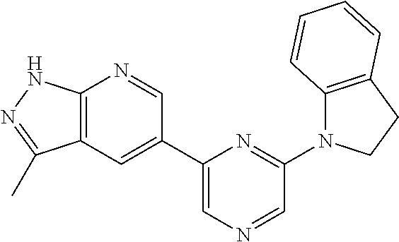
C1=C(C2=CC3=C(N=C2)NN=C3C)N=C(N2C3=C(CC2)C=CC=C3)C=N1
